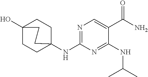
C1CC2(NC3=NC=C(C(N)=O)C(NC(C)C)=N3)CCC1(O)CC2
